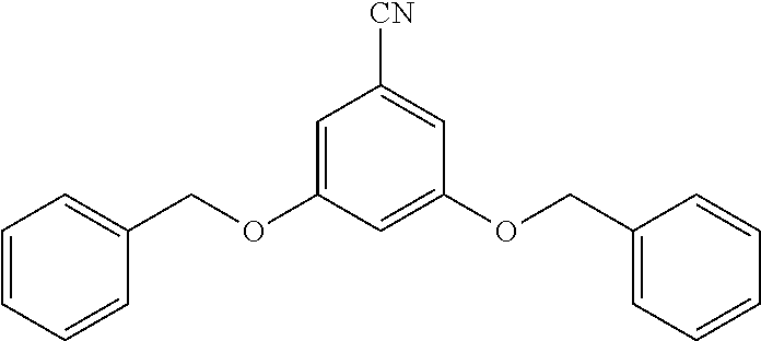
C1=CC=CC(COC2=CC([CN])=CC(OCC3=CC=CC=C3)=C2)=C1
